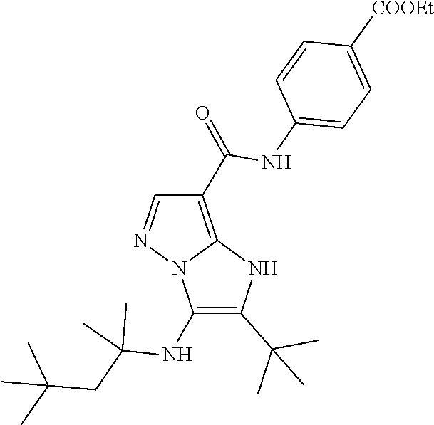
CC(C)(CC(C)(C)NC1=C(C(C)(C)C)NC2=C(C(NC3=CC=C([COOEt])C=C3)=O)C=NN21)C
